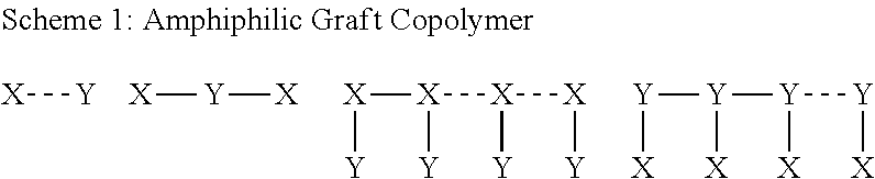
[X][Y].[X][Y][X].[X]([X]([X]([X][Y])[Y])[Y])[Y].[Y]([Y]([Y]([Y][X])[X])[X])[X]
